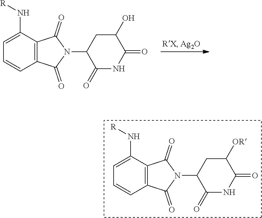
C1=C(N[R])C2=C(C=C1)C(=O)N(C1C(=O)NC(=O)C(O)C1)C2=O.C1=C(N[R])C2=C(C=C1)C(=O)N(C1C(=O)NC(=O)C([OR])C1)C2=O
